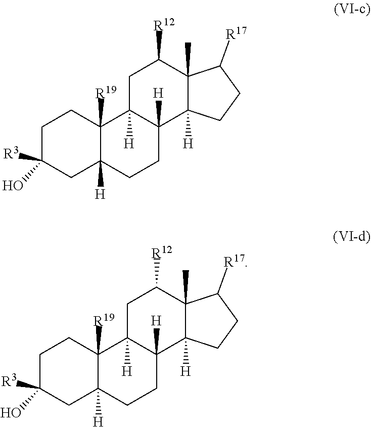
C1([R3])(O)CC2([H])C([R19])(CC1)C1([H])CC([R12])C3(C)C([R17])CCC3([H])C1([H])CC2.C1([R3])(O)CC2([H])C([R19])(CC1)C1([H])CC([R12])C3(C)C([R17])CCC3([H])C1([H])CC2
